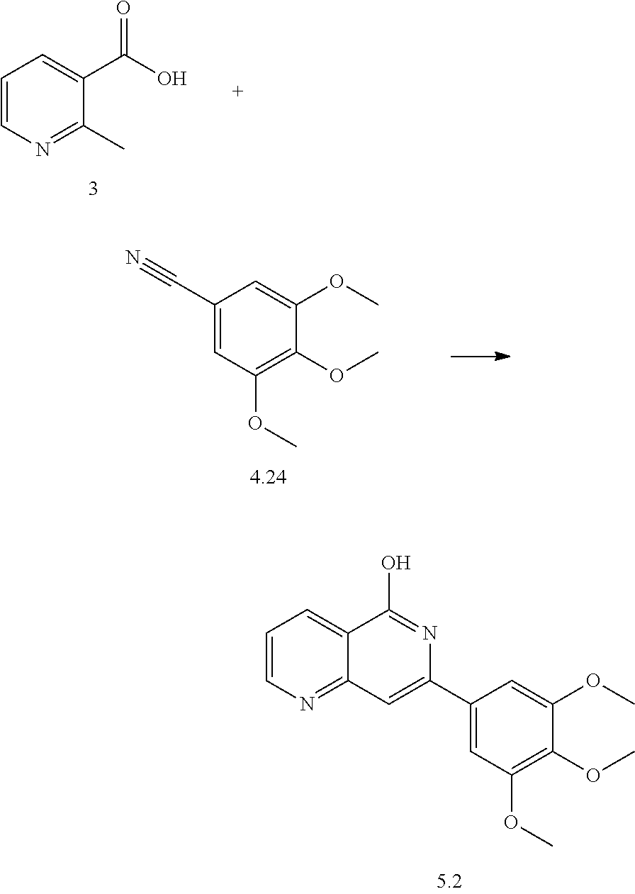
C1=CN=C(C)C(C(=O)O)=C1.C1(C#N)=CC(OC)=C(OC)C(OC)=C1.C1=CN=C2C(=C1)C(O)=NC(C1=CC(OC)=C(OC)C(OC)=C1)=C2
